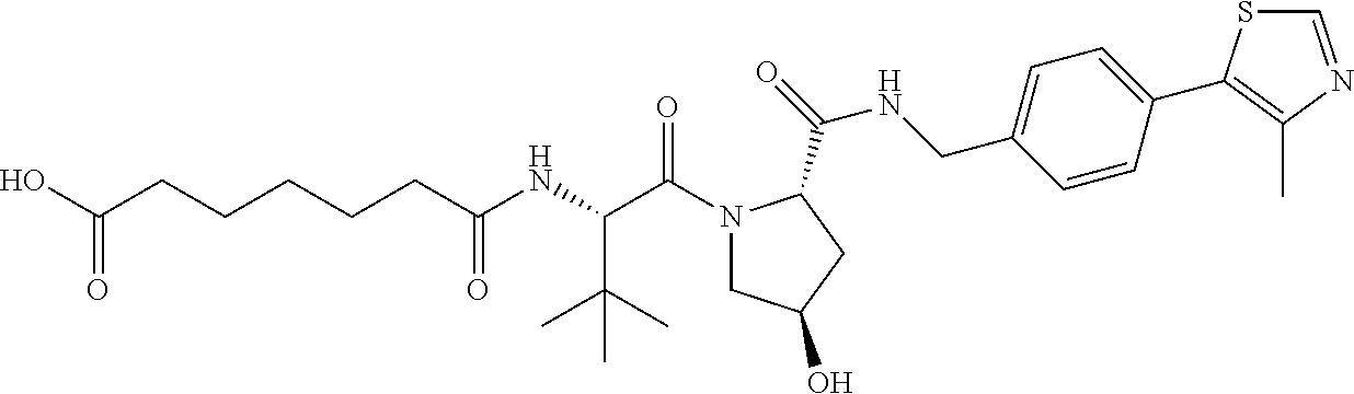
OC(CCCCCC(NC(C(N1CC(O)CC1C(=O)NCC1=CC=C(C2=C(C)N=CS2)C=C1)=O)C(C)(C)C)=O)=O
